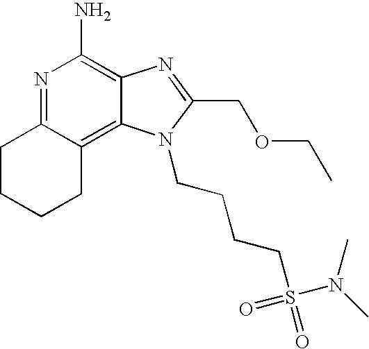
C1CCCC2=C3C(=C(N)N=C12)N=C(COCC)N3CCCCS(=O)(N(C)C)=O
